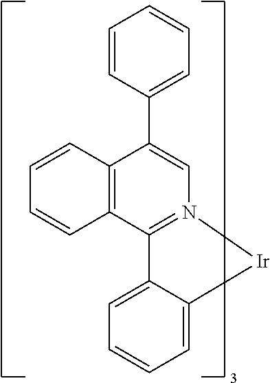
C1=CC=CC=C1C1=CN2=C(C3=C1C=CC=C3)C1=CC=CC=C1[Ir]2
